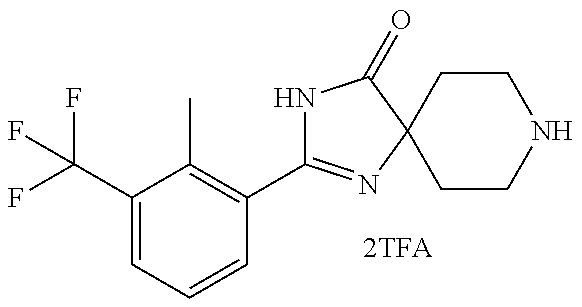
C1(C2=NC3(C(=O)N2)CCNCC3)=C(C)C(C(F)(F)F)=CC=C1
